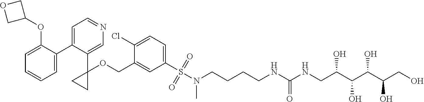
C1=C(C2=CC=NC=C2C2(OCC3=CC(S(N(CCCCNC(NCC(C(C(C(CO)O)O)O)O)=O)C)(=O)=O)=CC=C3Cl)CC2)C(OC2COC2)=CC=C1
